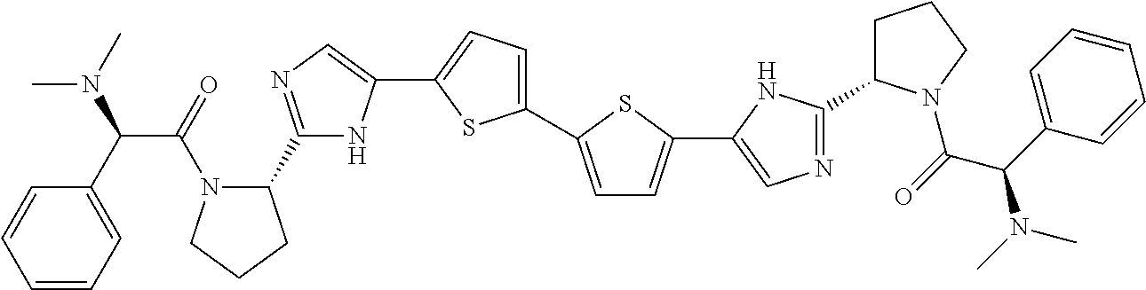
C1(C2=CC=C(C3=CN=C(C4CCCN4C(=O)C(C4=CC=CC=C4)N(C)C)N3)S2)=CC=C(C2=CN=C(C3CCCN3C(C(C3=CC=CC=C3)N(C)C)=O)N2)S1
